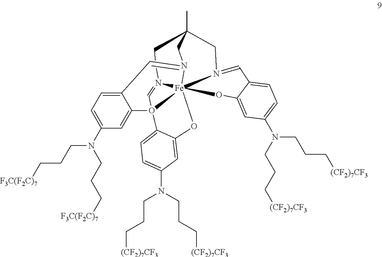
C1CC2(C)CN3=CC4=CC=C(N(CCC[F3C(F2C)7])CCC[F3C(F2C)7])C=C4O45C6=CC=C(N(CCC[(CF2)7CF3])CCC[(CF2)7CF3])C=C6O[Fe]346(N(=CC3=CC=C(N(CCC[(CF2)7CF3])CCC[(CF2)7CF3])C=C3O6)C2)N1=C5
